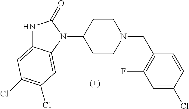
N1C2=CC(Cl)=C(Cl)C=C2N(C2CCN(CC3=C(F)C=C(Cl)C=C3)CC2)C1=O
